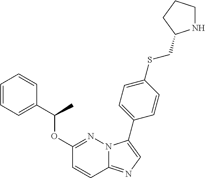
C1(OC(C2=CC=CC=C2)C)=NN2C(=NC=C2C2=CC=C(SCC3NCCC3)C=C2)C=C1
